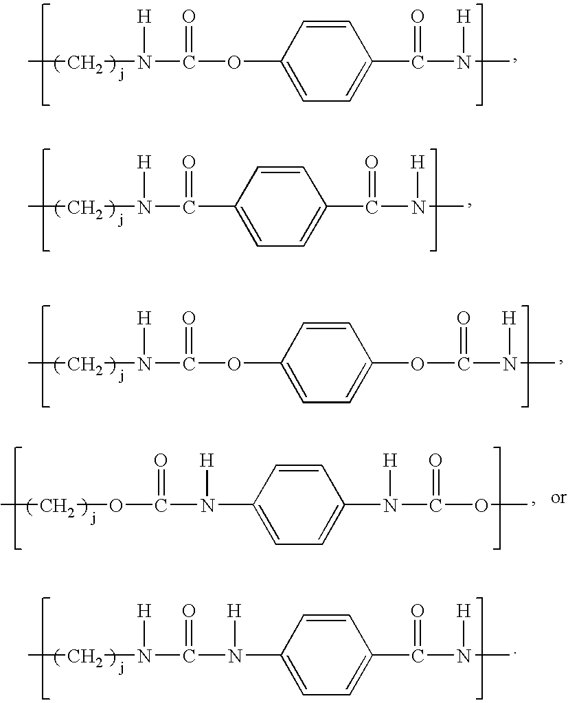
C(OC1=CC=C(C(N(C)[H])=O)C=C1)(=O)N(CC)[H].C(C1=CC=C(C(N(C)[H])=O)C=C1)(=O)N(CC)[H].C(OC1=CC=C(OC(N(C)[H])=O)C=C1)(=O)N(CC)[H].C(N(C1=CC=C(N(C(OC)=O)[H])C=C1)[H])(=O)OCC.C(N(C1=CC=C(C(N(C)[H])=O)C=C1)[H])(=O)N(CC)[H]
